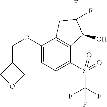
C1(OCC2COC2)=CC=C(S(C(F)(F)F)(=O)=O)C2=C1CC(F)(F)C2O
